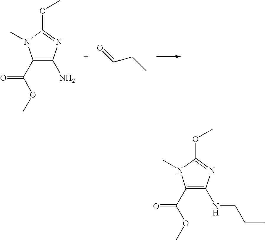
C1(C(OC)=O)=C(N)N=C(OC)N1C.O=CCC.C1(C(OC)=O)=C(NCCC)N=C(OC)N1C
